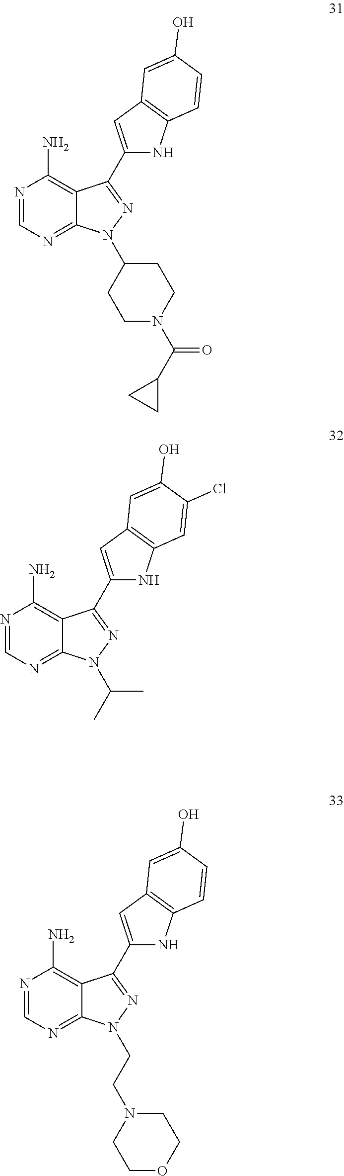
N1=CN=C2C(=C1N)C(C1=CC3=C(N1)C=CC(O)=C3)=NN2C1CCN(C(C2CC2)=O)CC1.N1=CN=C2C(=C1N)C(C1=CC3=C(N1)C=C(Cl)C(O)=C3)=NN2C(C)C.N1=CN=C2C(=C1N)C(C1=CC3=C(N1)C=CC(O)=C3)=NN2CCN1CCOCC1
